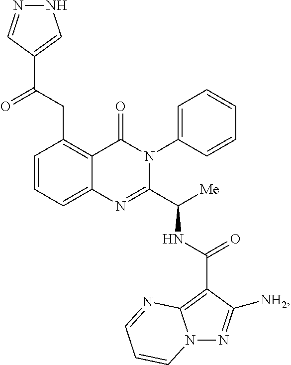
C1(CC(C2=CNN=C2)=O)=C2C(=CC=C1)N=C(C([Me])NC(C1=C3N(N=C1[NH2])C=CC=N3)=O)N(C1=CC=CC=C1)C2=O
